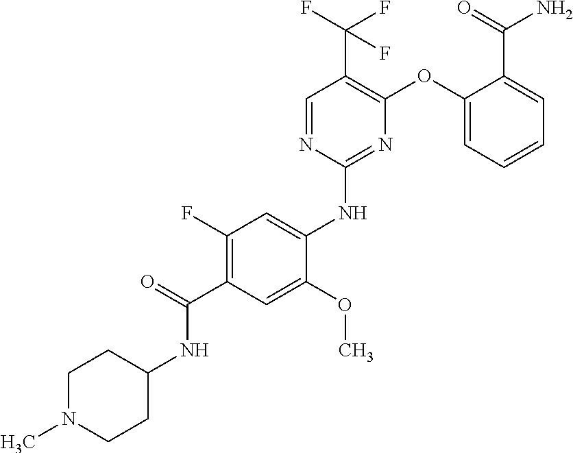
C1(F)=C(C(=O)NC2CCN(C)CC2)C=C(OC)C(NC2=NC(OC3=CC=CC=C3C(N)=O)=C(C(F)(F)F)C=N2)=C1
